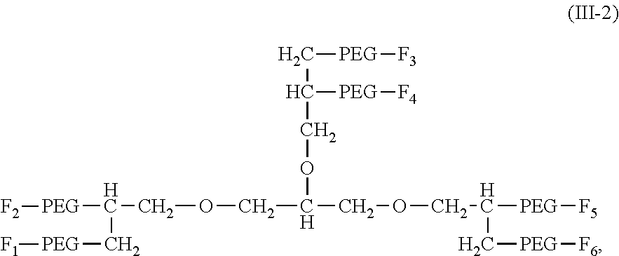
C([PEG][F3])C([PEG][F4])COC(COCC([PEG][F2])C[PEG][F1])COCC([PEG][F5])C[PEG][F6]
